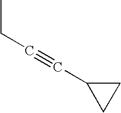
CCC#CC1CC1
